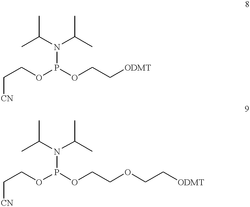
CC(N(P(OCC[CN])OCC[ODMT])C(C)C)C.CC(N(P(OCC[CN])OCCOCC[ODMT])C(C)C)C
